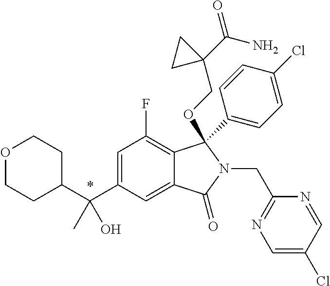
C1=C(C(C2CCOCC2)(O)C)C=C2C(=C1F)C(C1=CC=C(Cl)C=C1)(OCC1(C(=O)N)CC1)N(CC1=NC=C(Cl)C=N1)C2=O
